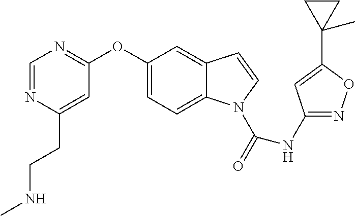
C1(OC2=NC=NC(CCNC)=C2)=CC=C2C(=C1)C=CN2C(=O)NC1=NOC(C2(C)CC2)=C1
